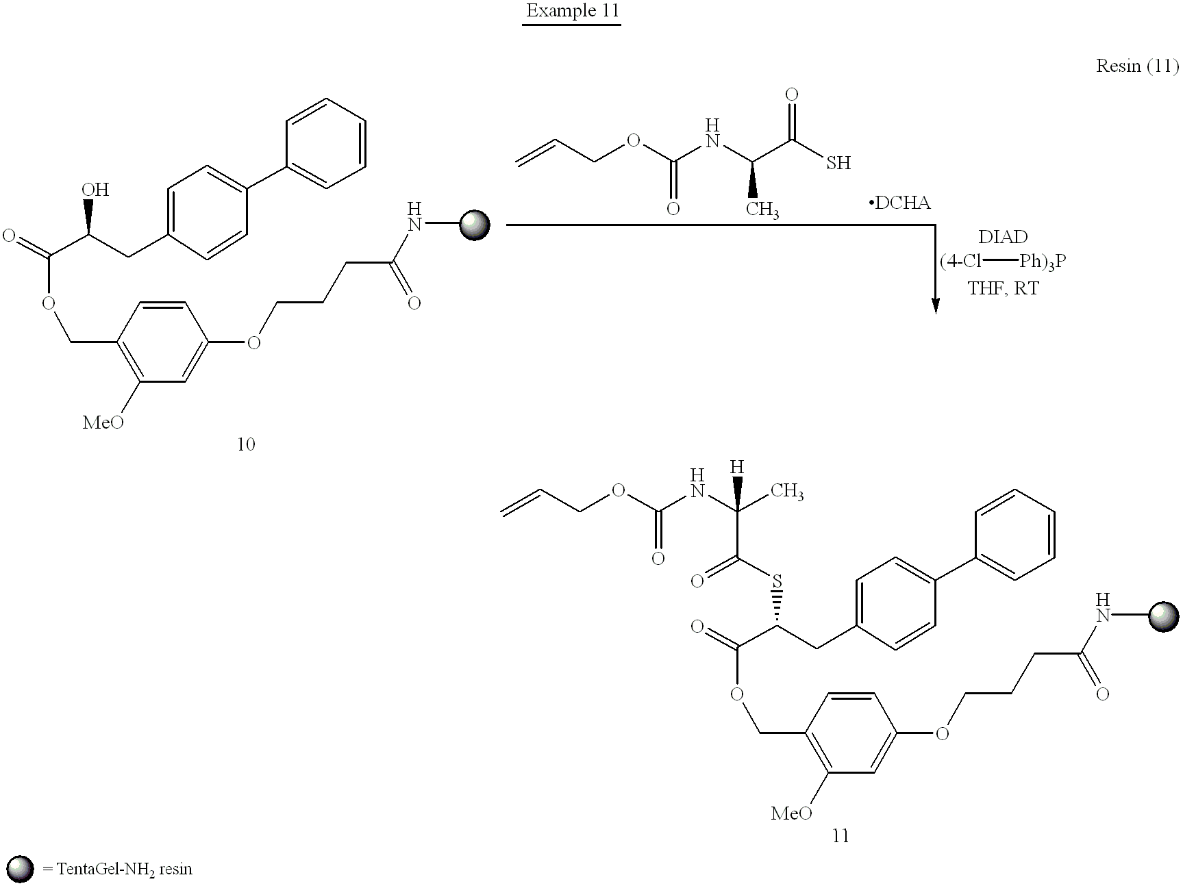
[(4-Cl][Ph)3P].C(C(CC1=CC=C(C2=CC=CC=C2)C=C1)O)(=O)OCC1=C([MeO])C=C(OCCCC(=O)NC)C=C1.C=CCOC(NC(C(S)=O)C)=O.C(C(CC1=CC=C(C2=CC=CC=C2)C=C1)SC(C(NC(OCC=C)=O)(C)[H])=O)(=O)OCC1=C([MeO])C=C(OCCCC(=O)NC)C=C1
